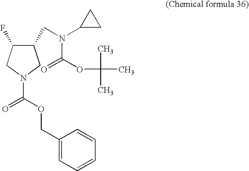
C1(CN(C2CC2)C(OC(C)(C)C)=O)C(F)CN(C(OCC2=CC=CC=C2)=O)C1
